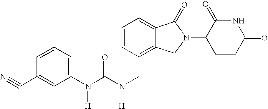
C1(N(C(N(CC2=C3C(=CC=C2)C(=O)N(C2CCC(=O)NC2=O)C3)[H])=O)[H])=CC=CC(C#N)=C1
